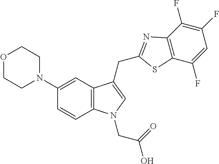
C12=C(C=C(N3CCOCC3)C=C1)C(CC1=NC3=C(C(F)=CC(F)=C3F)S1)=CN2CC(O)=O
